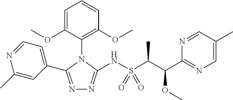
N1=C(C2=CC=NC(C)=C2)N(C2=C(OC)C=CC=C2OC)C(NS(=O)(=O)C(C(C2=NC=C(C)C=N2)OC)C)=N1
